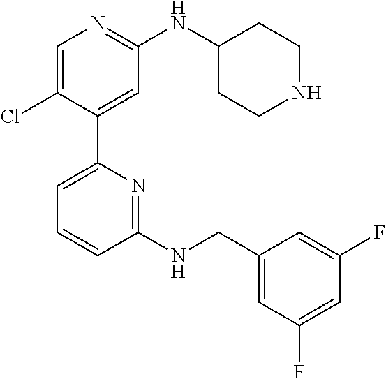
C1=C(Cl)C(C2=CC=CC(NCC3=CC(F)=CC(F)=C3)=N2)=CC(NC2CCNCC2)=N1
